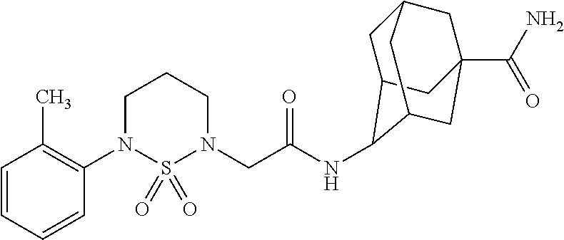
C1=CC=CC(N2S(=O)(=O)N(CC(NC3C4CC5CC(C(N)=O)(CC3C5)C4)=O)CCC2)=C1C
